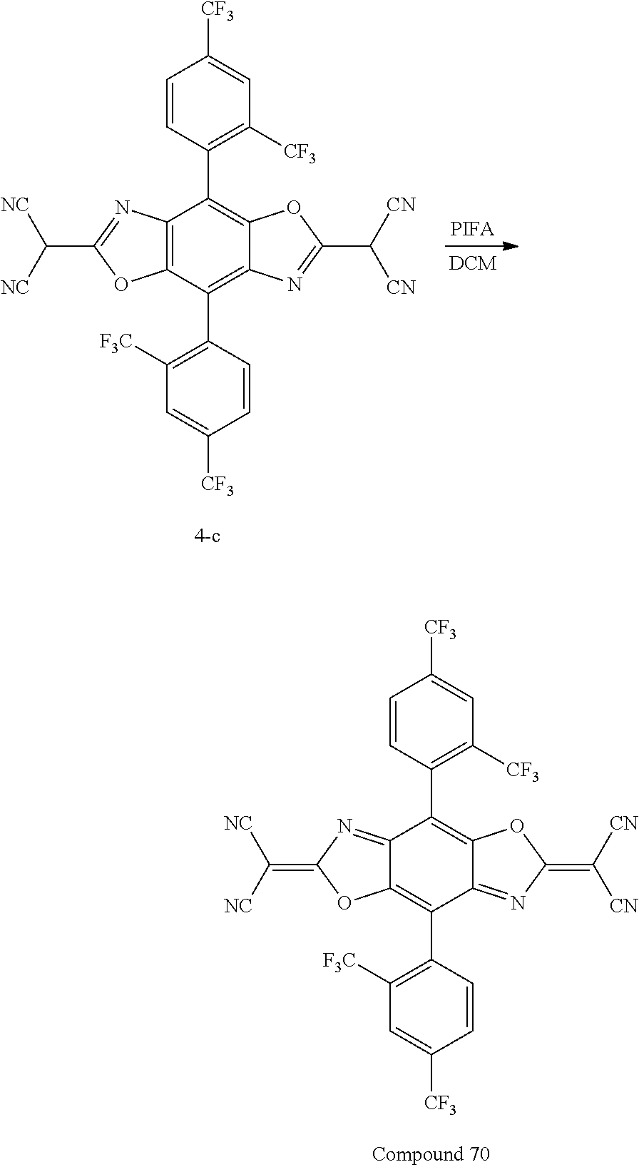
C12=C(C(C3=C([F3C])C=C([CF3])C=C3)=C3C(=C1C1=C([CF3])C=C([CF3])C=C1)OC(C([CN])[CN])=N3)OC(C([NC])[NC])=N2.[PIFA].C12=NC(=C([NC])[NC])OC1=C(C1=C([F3C])C=C([CF3])C=C1)C1=NC(=C([CN])[CN])OC1=C2C1=C([CF3])C=C([CF3])C=C1
